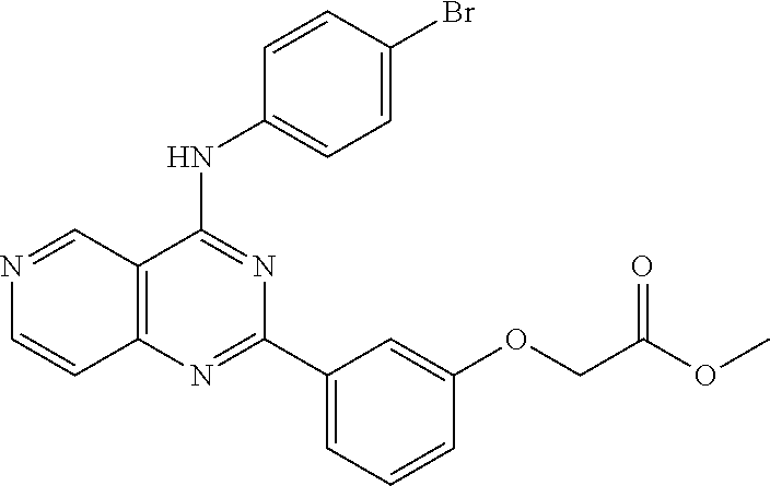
C12=C(N=C(C3=CC=CC(OCC(OC)=O)=C3)N=C1NC1=CC=C(Br)C=C1)C=CN=C2
